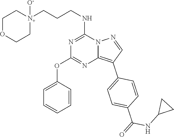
C1COCC[N+]1(CCCNC1=NC(OC2=CC=CC=C2)=NC2=C(C3=CC=C(C(=O)NC4CC4)C=C3)C=NN12)[O-]
